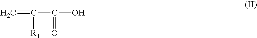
C(O)(C([R1])=C)=O
